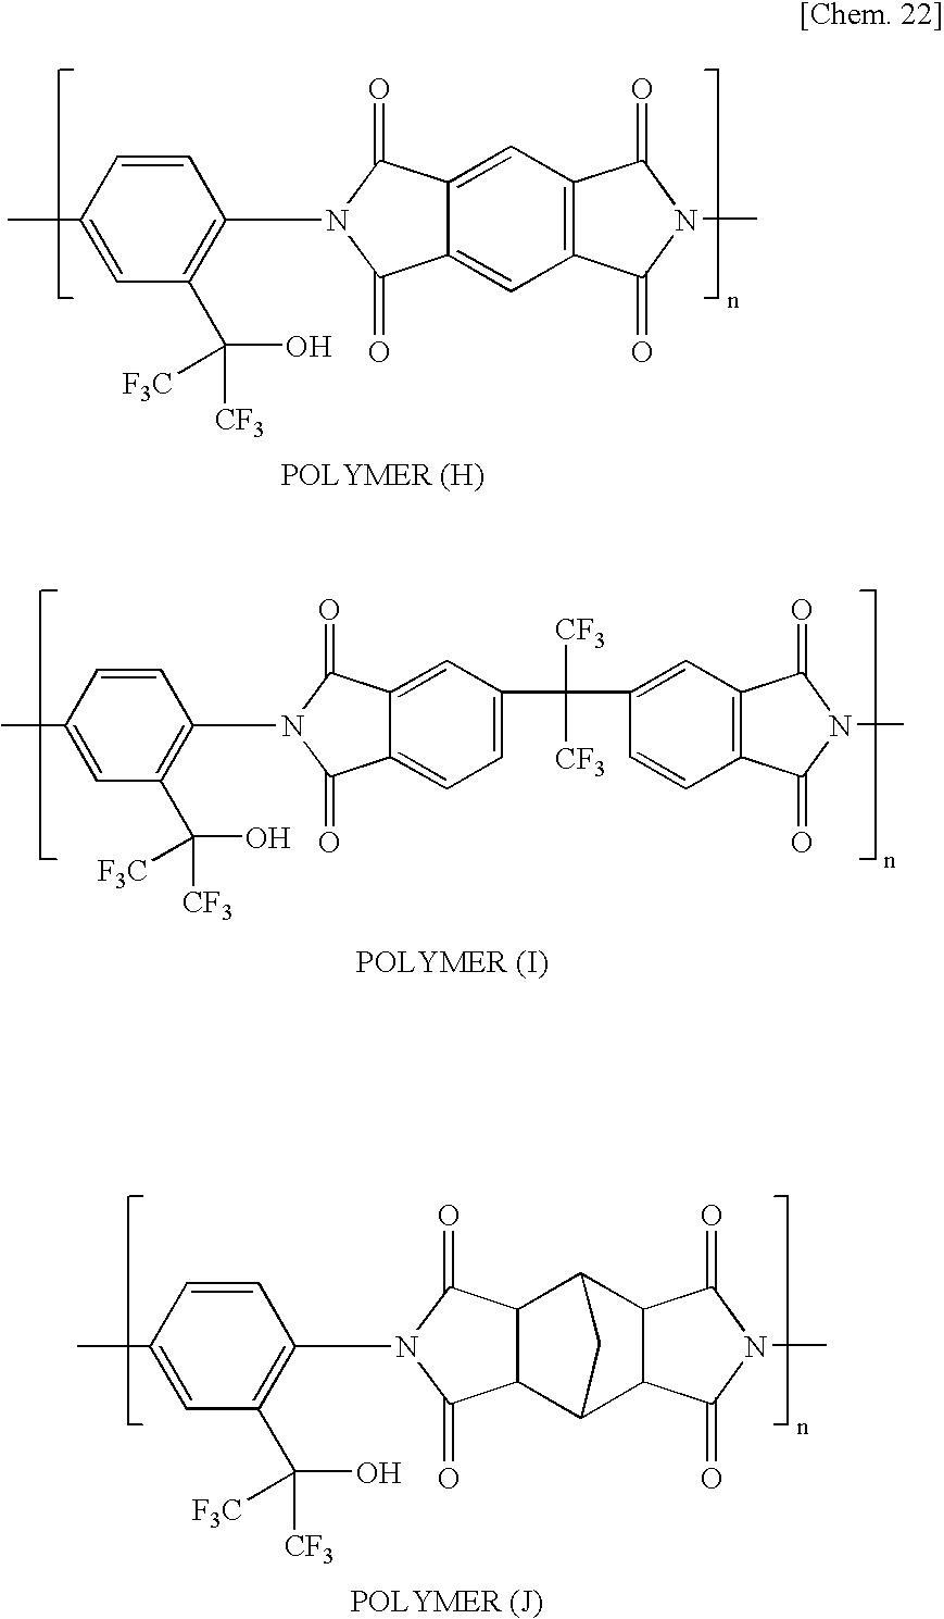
C1=CC(C)=CC(C(O)([CF3])[F3C])=C1N1C(=O)C2=CC3=C(C=C2C1=O)C(=O)N(C)C3=O.C1=CC(C)=CC(C(O)([CF3])[F3C])=C1N1C(=O)C2=CC(C([CF3])([CF3])C3=CC4=C(C=C3)C(=O)N(C)C4=O)=CC=C2C1=O.C1=CC(C)=CC(C(O)([CF3])[F3C])=C1N1C(=O)C2C3C4C(C(C2C1=O)C3)C(=O)N(C)C4=O
